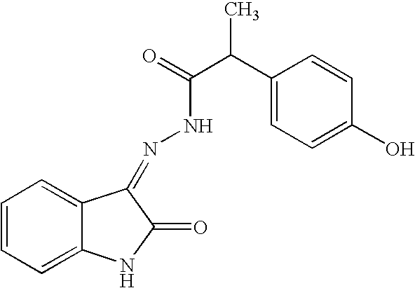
C1=CC=C2C(=C1)C(=NNC(C(C1=CC=C(O)C=C1)C)=O)C(=O)N2
